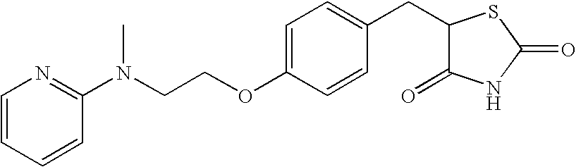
C1(N(C)CCOC2=CC=C(CC3C(=O)NC(=O)S3)C=C2)=NC=CC=C1
